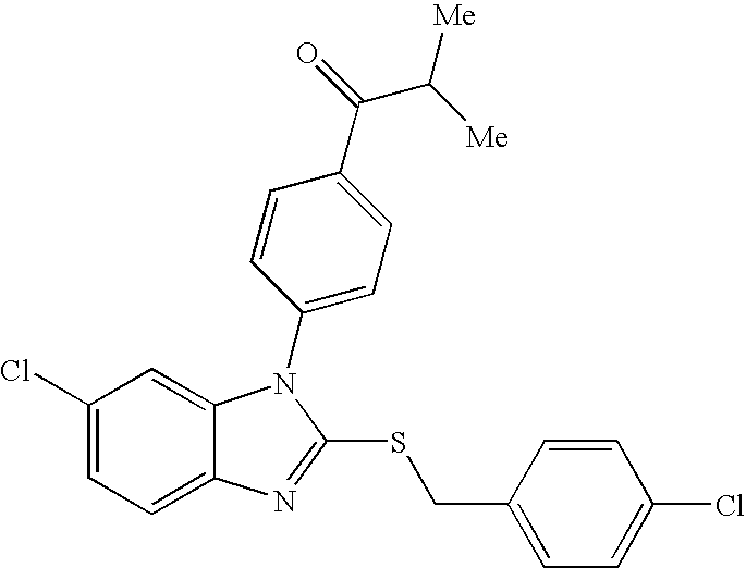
C1(Cl)=CC=C2C(=C1)N(C1=CC=C(C(=O)C([Me])[Me])C=C1)C(SCC1=CC=C(Cl)C=C1)=N2
